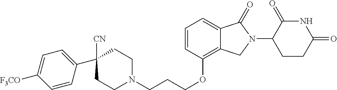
C1N(CCCOC2=C3C(=CC=C2)C(=O)N(C2C(=O)NC(=O)CC2)C3)CCC(C2=CC=C([F3CO])C=C2)([CN])C1
